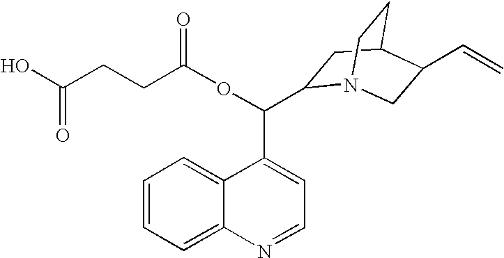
C(OC(=O)CCC(O)=O)(C1=CC=NC2=CC=CC=C12)C1N2CC(C=C)C(C1)CC2
